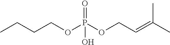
CCCCOP(OCC=C(C)C)(=O)O
